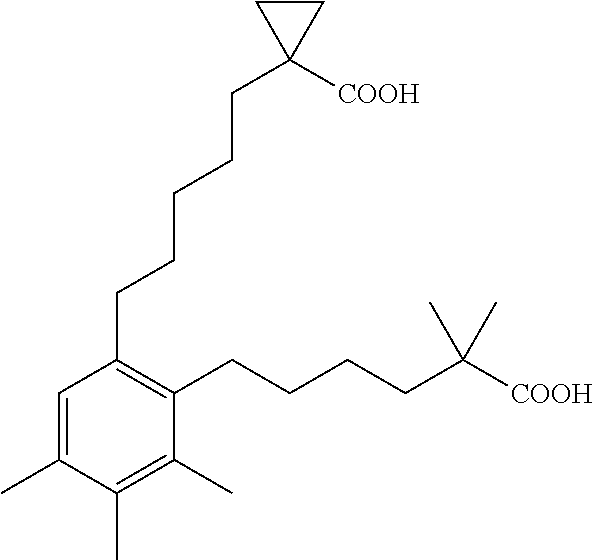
C1(C)=CC(CCCCCC2([COOH])CC2)=C(CCCCC(C)(C)[COOH])C(C)=C1C
